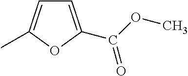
C1=C(C(OC)=O)OC(C)=C1
